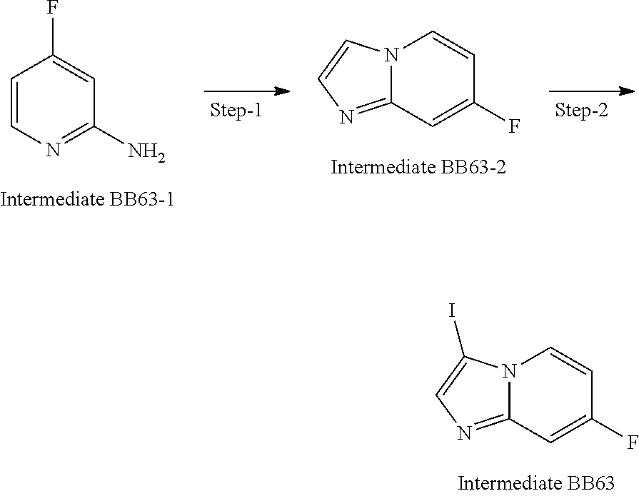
N12C(=NC=C1I)C=C(F)C=C2.C1=CN=C(N)C=C1F.N12C(=NC=C1)C=C(F)C=C2
